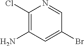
C1(Cl)=C(N)C=C(Br)C=N1
